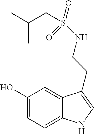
C1(O)=CC=C2C(=C1)C(CCNS(=O)(CC(C)C)=O)=CN2
